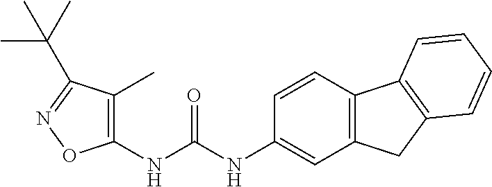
C1(C)=C(NC(NC2=CC3=C(C=C2)C2=C(C3)C=CC=C2)=O)ON=C1C(C)(C)C
